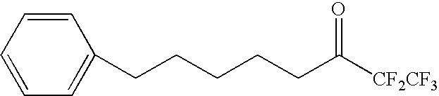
C1=CC=CC=C1CCCCCC([CF2CF3])=O
